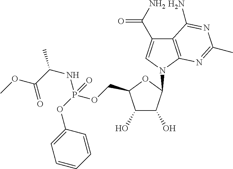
C12=C(N(C3C(O)C(O)C(COP(OC4=CC=CC=C4)(=O)NC(C)C(=O)OC)O3)C=C1C(N)=O)N=C(C)N=C2N
